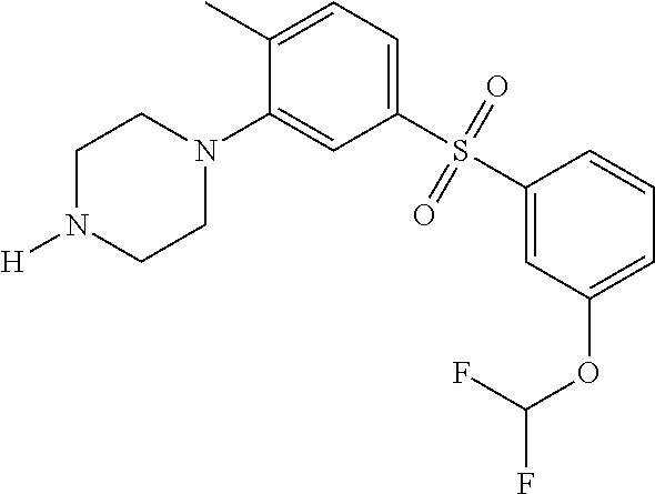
C1N([H])CCN(C2=CC(S(=O)(=O)C3=CC(OC(F)F)=CC=C3)=CC=C2C)C1
